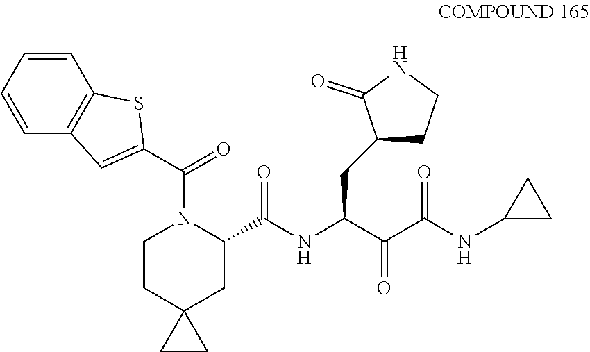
C1=CC2=C(C=C1)C=C(C(N1C(C(=O)NC(CC3CCNC3=O)C(=O)C(=O)NC3CC3)CC3(CC1)CC3)=O)S2
